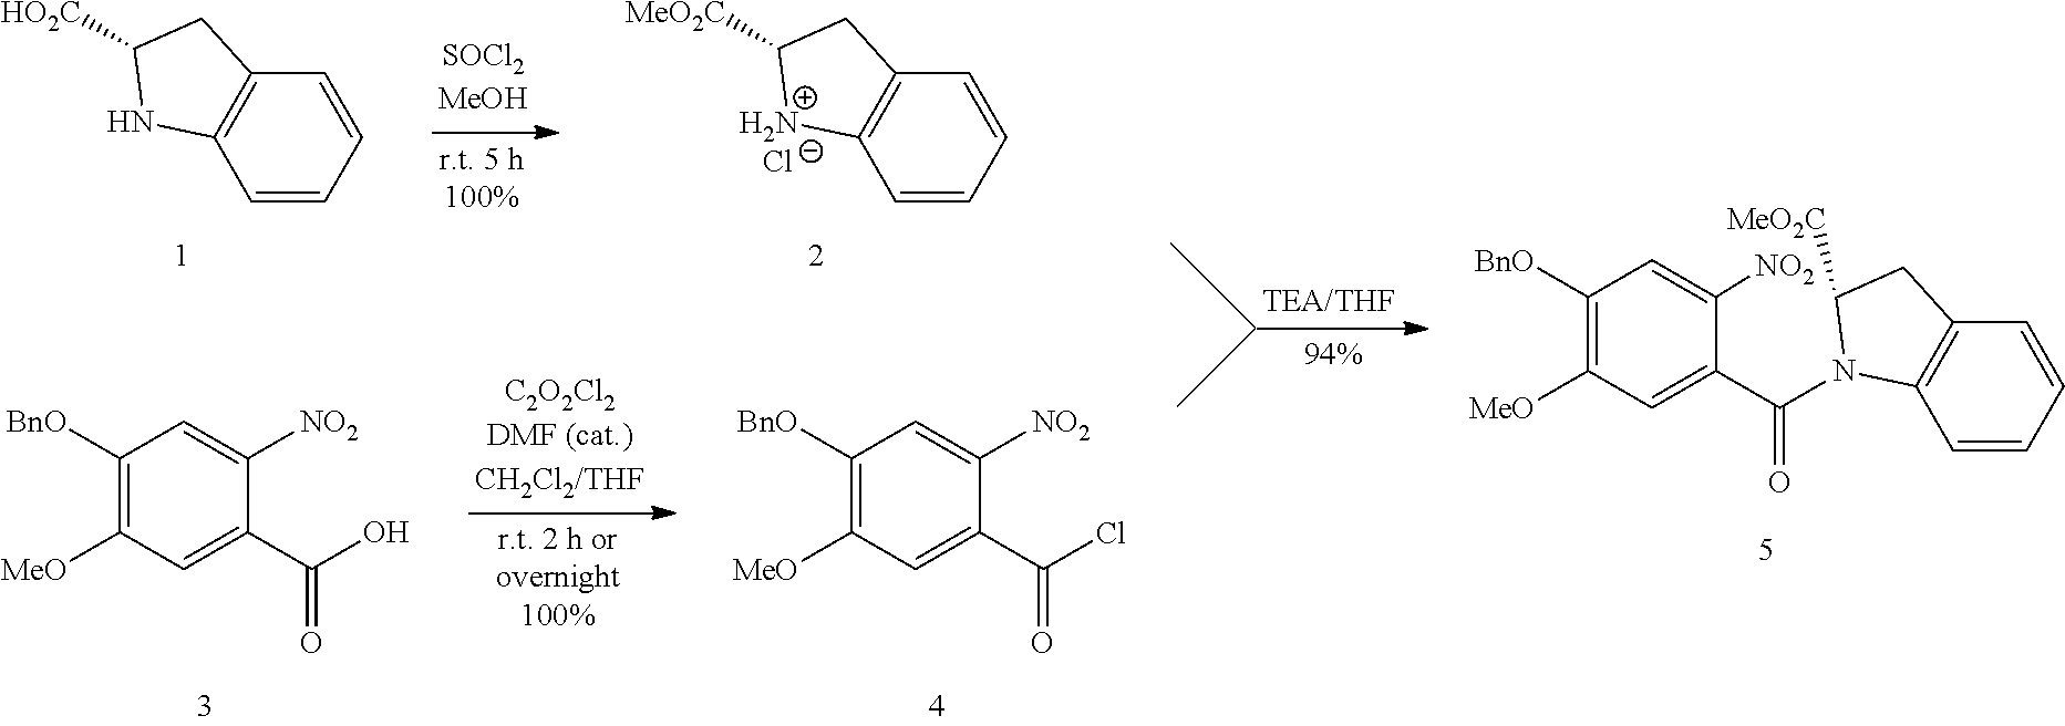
C1([BnO])=C([MeO])C=C(C(O)=O)C([NO2])=C1.C1([BnO])=C([MeO])C=C(C(Cl)=O)C([NO2])=C1.C1=CC=CC2=C1NC([HO2C])C2.C1=CC=CC2=C1NC([MeO2C])C2.Cl.C1=CC=CC2=C1N(C(C1=CC([MeO])=C([BnO])C=C1[NO2])=O)C([MeO2C])C2
